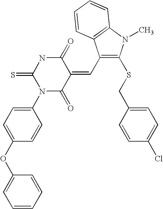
C1(N2C(=O)C(=CC3=C(SCC4=CC=C(Cl)C=C4)N(C)C4=C3C=CC=C4)C(=O)NC2=S)=CC=C(OC2=CC=CC=C2)C=C1
